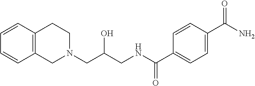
C1(C(NCC(CN2CC3=C(CC2)C=CC=C3)O)=O)=CC=C(C(N)=O)C=C1
